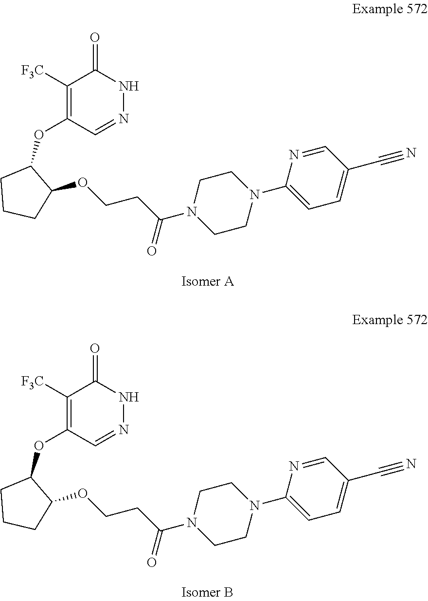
C1([F3C])=C(OC2CCCC2OCCC(N2CCN(C3=CC=C(C#N)C=N3)CC2)=O)C=NNC1=O.C1([F3C])=C(OC2CCCC2OCCC(N2CCN(C3=CC=C(C#N)C=N3)CC2)=O)C=NNC1=O
